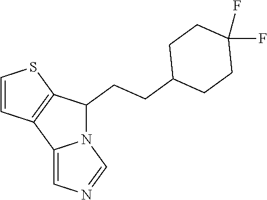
N12C(CCC3CCC(F)(F)CC3)C3=C(C1=CN=C2)C=CS3
